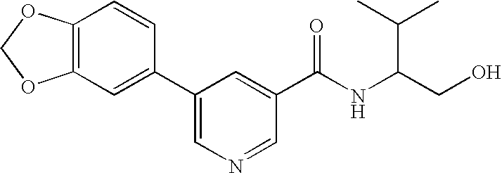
C12=C(C=C(C3=CN=CC(C(NC(C(C)C)CO)=O)=C3)C=C1)OCO2
